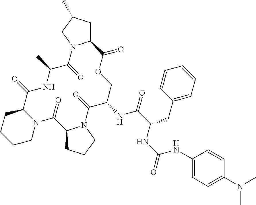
C1CCCN2C1C(=O)NC(C)C(=O)N1C(CC(C)C1)C(=O)OCC(NC(C(CC1=CC=CC=C1)NC(=O)NC1=CC=C(N(C)C)C=C1)=O)C(=O)N1C(C2=O)CCC1
